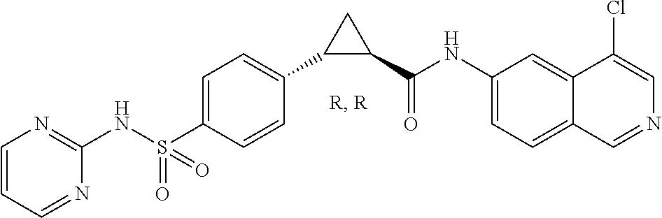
C1(NS(C2=CC=C(C3C(C(NC4=CC=C5C(=C4)C(Cl)=CN=C5)=O)C3)C=C2)(=O)=O)=NC=CC=N1
